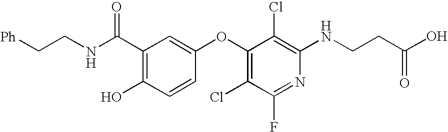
C(C1=C(O)C=CC(OC2=C(Cl)C(F)=NC(NCCC(=O)O)=C2Cl)=C1)(=O)NCC[Ph]
